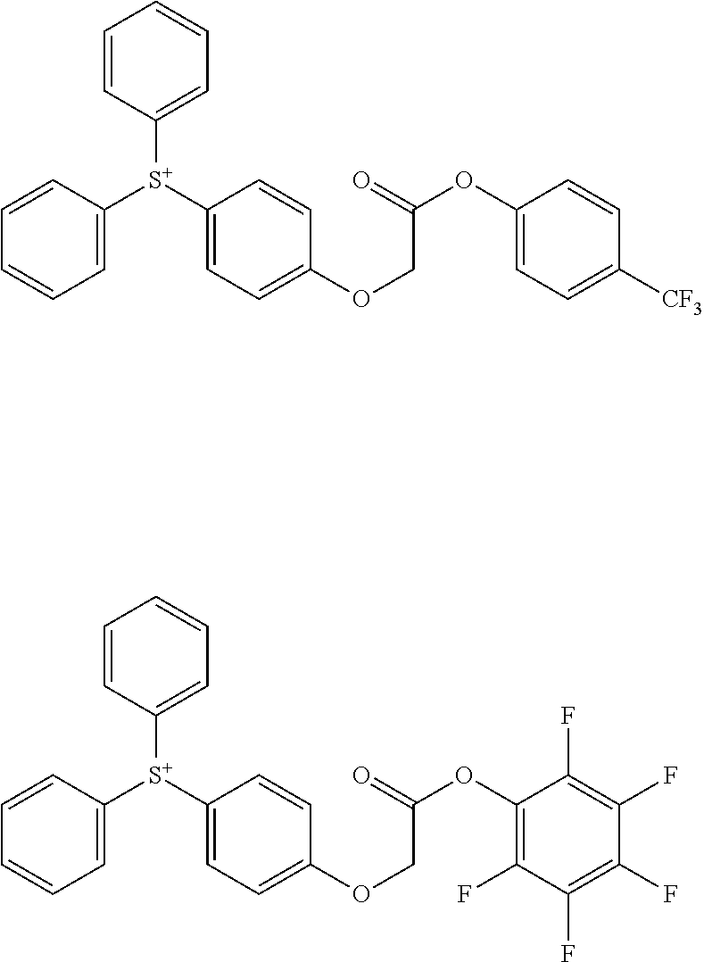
C1=CC([S+](C2=CC=C(OCC(OC3=CC=C([CF3])C=C3)=O)C=C2)C2=CC=CC=C2)=CC=C1.C1=CC([S+](C2=CC=C(OCC(OC3=C(F)C(F)=C(F)C(F)=C3F)=O)C=C2)C2=CC=CC=C2)=CC=C1
